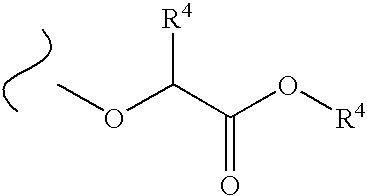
COC(C(O[R4])=O)[R4]
